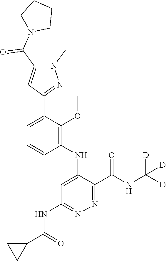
C1=CC=C(C2=NN(C)C(C(N3CCCC3)=O)=C2)C(OC)=C1NC1=CC(NC(C2CC2)=O)=NN=C1C(NC([D])([D])[D])=O
